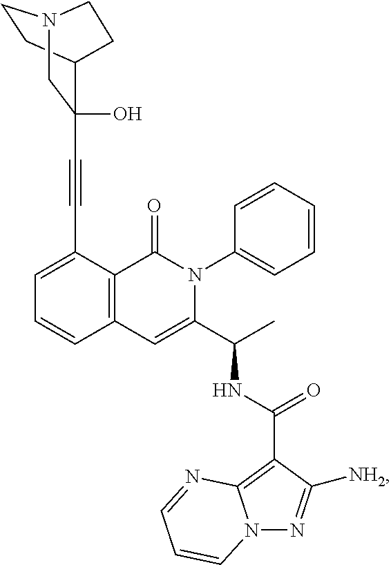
C1=C(C#CC2(O)C3CCN(C2)CC3)C2=C(C=C1)C=C(C(C)NC(=O)C1=C3N(N=C1[NH2])C=CC=N3)N(C1=CC=CC=C1)C2=O
